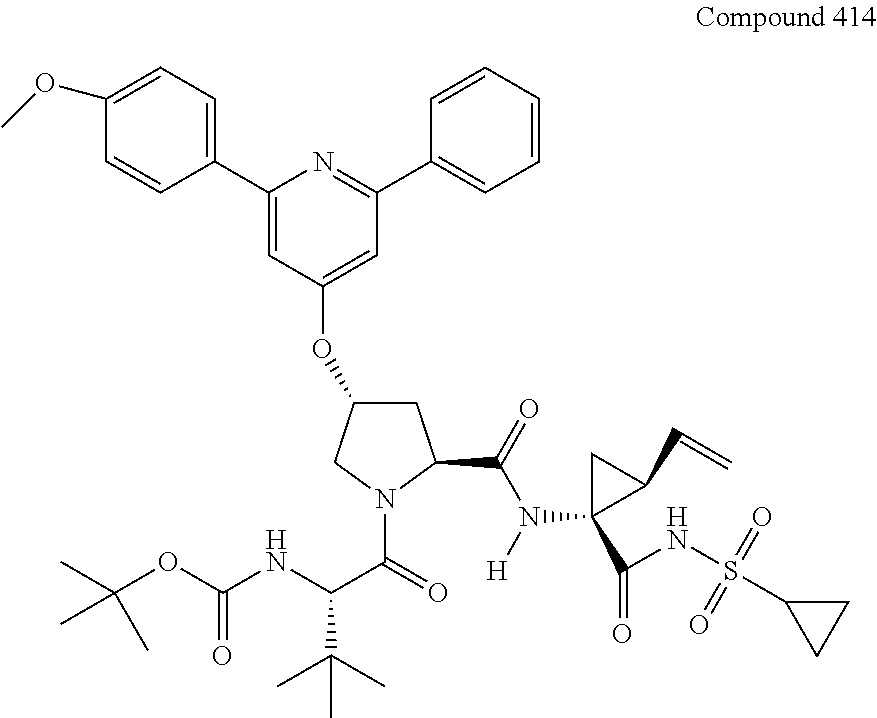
C1C(OC2=CC(C3=CC=CC=C3)=NC(C3=CC=C(OC)C=C3)=C2)CN(C(=O)C(NC(OC(C)(C)C)=O)C(C)(C)C)C1C(=O)N([H])C1(C(NS(C2CC2)(=O)=O)=O)C(C=C)C1
